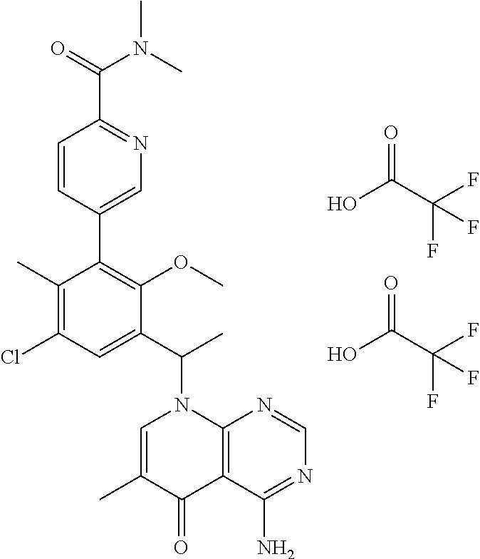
C1(C)=C(Cl)C=C(C(C)N2C=C(C)C(=O)C3=C2N=CN=C3N)C(OC)=C1C1=CN=C(C(=O)N(C)C)C=C1.OC(C(F)(F)F)=O.OC(C(F)(F)F)=O
